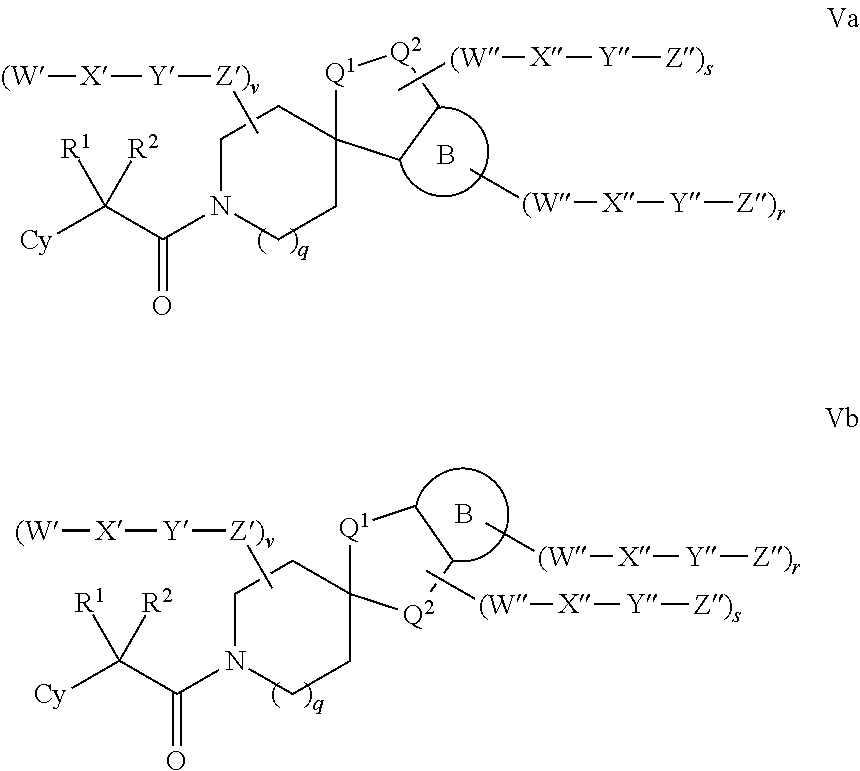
C[(W][X][Y][Z)s].[Cy]C(C(=O)N1CCC2([Q1][Q2]CC2)CC1)([R1])[R2].C[Z)v][Y][X][(W].B.C[(W][X][Y][Z)r].[Cy]C(C(=O)N1CCC2([Q1]CC[Q2]2)CC1)([R1])[R2].C[Z)v][Y][X][(W].B.C[(W][X][Y][Z)r].C[(W][X][Y][Z)s]
